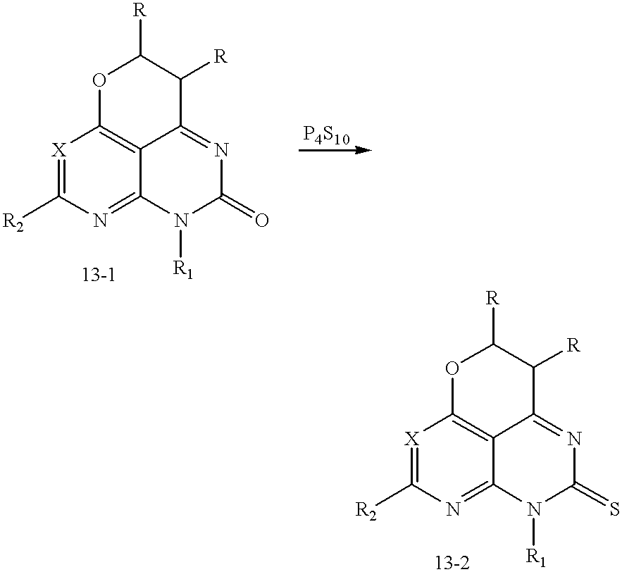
[X]1=C([R2])N=C2C3=C1OC([R])C([R])C3=NC(=O)N2[R1].[X]1=C([R2])N=C2C3=C1OC([R])C([R])C3=NC(=S)N2[R1]
